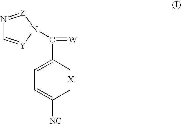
[X].C(C=C(C)[NC])=C(C)C(=[W])N1[Y]=CN=[Z]1
